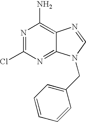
N1=C(Cl)N=C2C(=C1N)N=CN2CC1=CC=CC=C1
